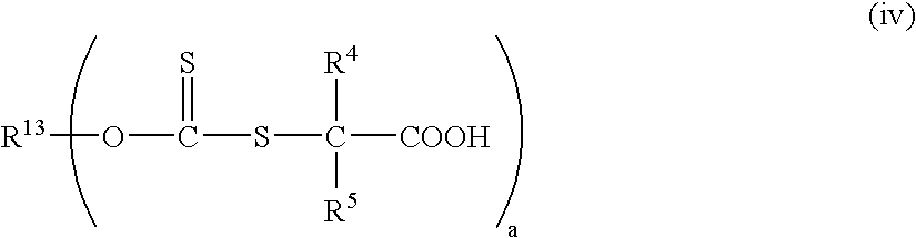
O(C(SC([COOH])([R4])[R5])=S)[R13]
